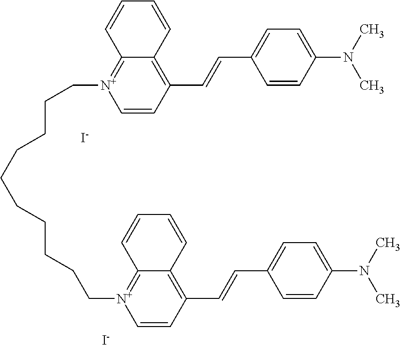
[I-].C([N+]1=C2C(=C(C=CC3=CC=C(N(C)C)C=C3)C=C1)C=CC=C2)CCCCCCCCC[N+]1=C2C(=C(C=CC3=CC=C(N(C)C)C=C3)C=C1)C=CC=C2.[I-]
